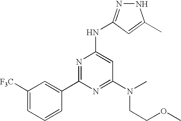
C1(C2=NC(NC3=NNC(C)=C3)=CC(N(CCOC)C)=N2)=CC([F3C])=CC=C1
